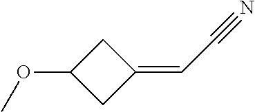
C1C(OC)CC1=CC#N
